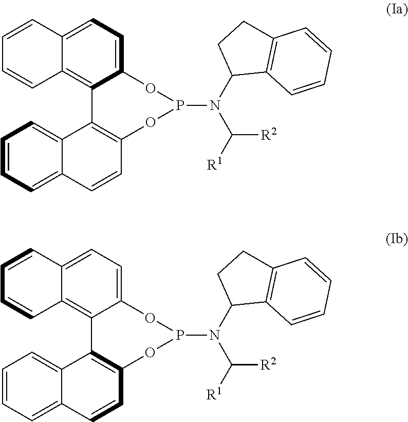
C12=CC=C3C(=C1C=CC=C2)C1=C(C=CC2=CC=CC=C21)OP(N(C([R2])[R1])C1C2=C(CC1)C=CC=C2)O3.C12=CC=C3C(=C1C=CC=C2)C1=C(C=CC2=CC=CC=C21)OP(N(C([R2])[R1])C1C2=C(CC1)C=CC=C2)O3
